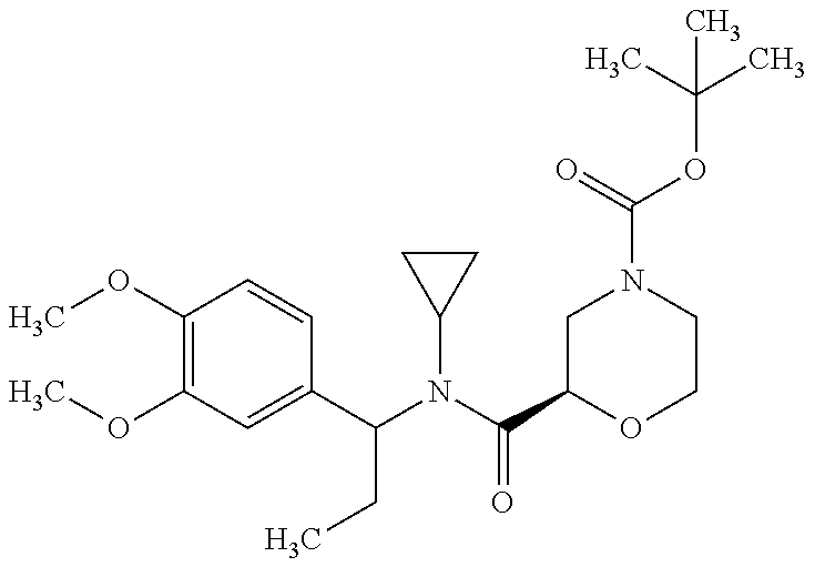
C1(OC)=C(OC)C=CC(C(N(C(C2OCCN(C(=O)OC(C)(C)C)C2)=O)C2CC2)CC)=C1
